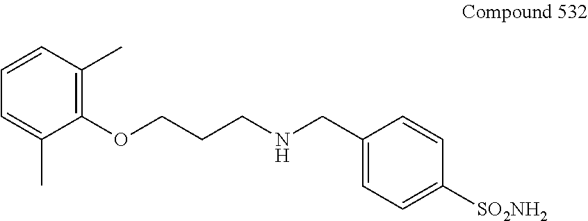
C1(OCCCNCC2=CC=C([SO2NH2])C=C2)=C(C)C=CC=C1C
